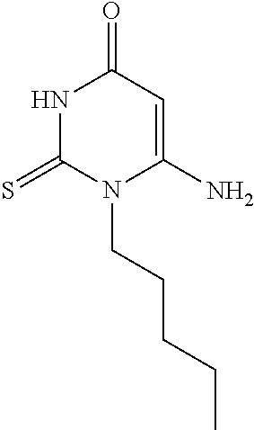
N1C(=S)N(CCCCC)C(N)=CC1=O
